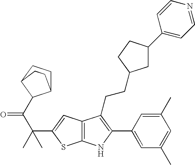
C12=C(C=C(C(C(=O)C3C4CCC3CC4)(C)C)S1)C(CCC1CC(C3=CC=NC=C3)CC1)=C(C1=CC(C)=CC(C)=C1)N2
